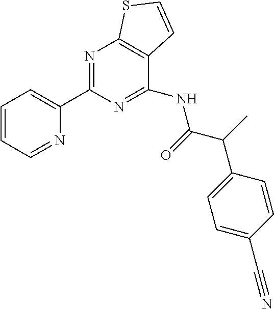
N1=C(C2=CC=CC=N2)N=C(NC(C(C2=CC=C(C#N)C=C2)C)=O)C2=C1SC=C2
